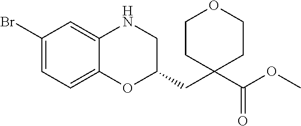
C1(CC2(C(OC)=O)CCOCC2)CNC2=CC(Br)=CC=C2O1
